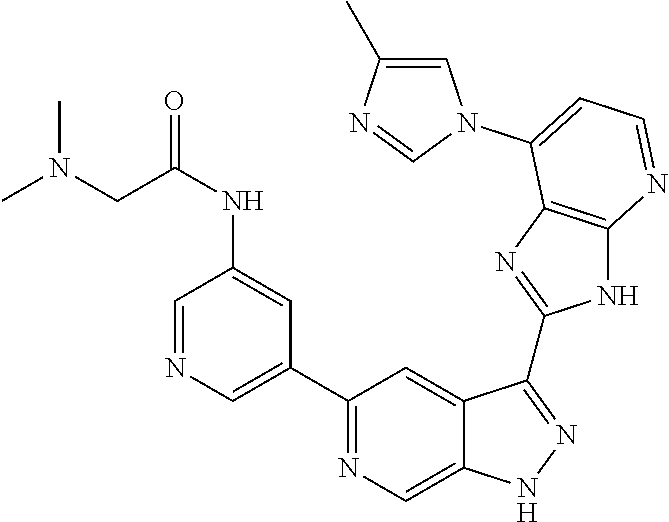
C1(C2=NC=C3C(=C2)C(C2=NC4=C(N2)N=CC=C4N2C=C(C)N=C2)=NN3)=CN=CC(NC(CN(C)C)=O)=C1
